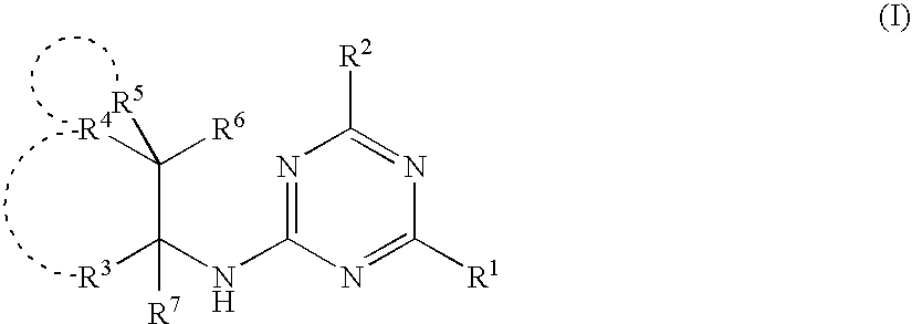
N1=C(NC([R3])([R7])C([R4])([R6])[R5])N=C([R1])N=C1[R2]
